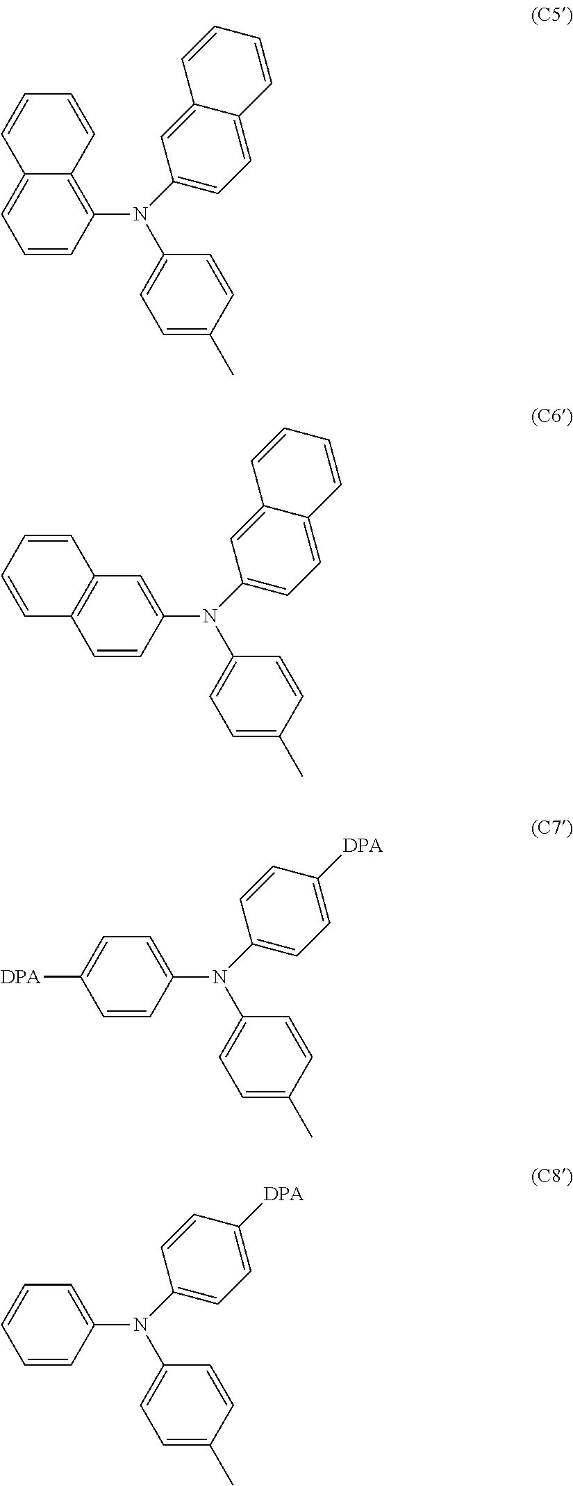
C1=CC(N(C2=CC=C3C(=C2)C=CC=C3)C2=CC=C(C)C=C2)=C2C(=C1)C=CC=C2.C1=CC(N(C2=CC=C3C(=C2)C=CC=C3)C2=CC=C(C)C=C2)=CC2=C1C=CC=C2.C1=CC(N(C2=CC=C([DPA])C=C2)C2=CC=C(C)C=C2)=CC=C1[DPA].C1=CC(N(C2=CC=C([DPA])C=C2)C2=CC=C(C)C=C2)=CC=C1
